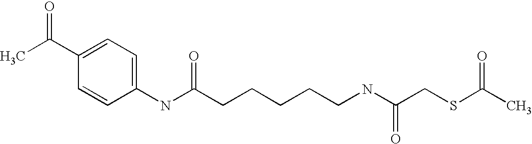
C1(C(C)=O)=CC=C(NC(CCCCCNC(CSC(C)=O)=O)=O)C=C1
